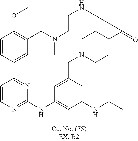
C1=CC2=NC(=N1)NC1=CC(NC(C)C)=CC(=C1)CN1CCC(CC1)C(=O)NCCN(C)CC1=C(OC)C=CC2=C1
